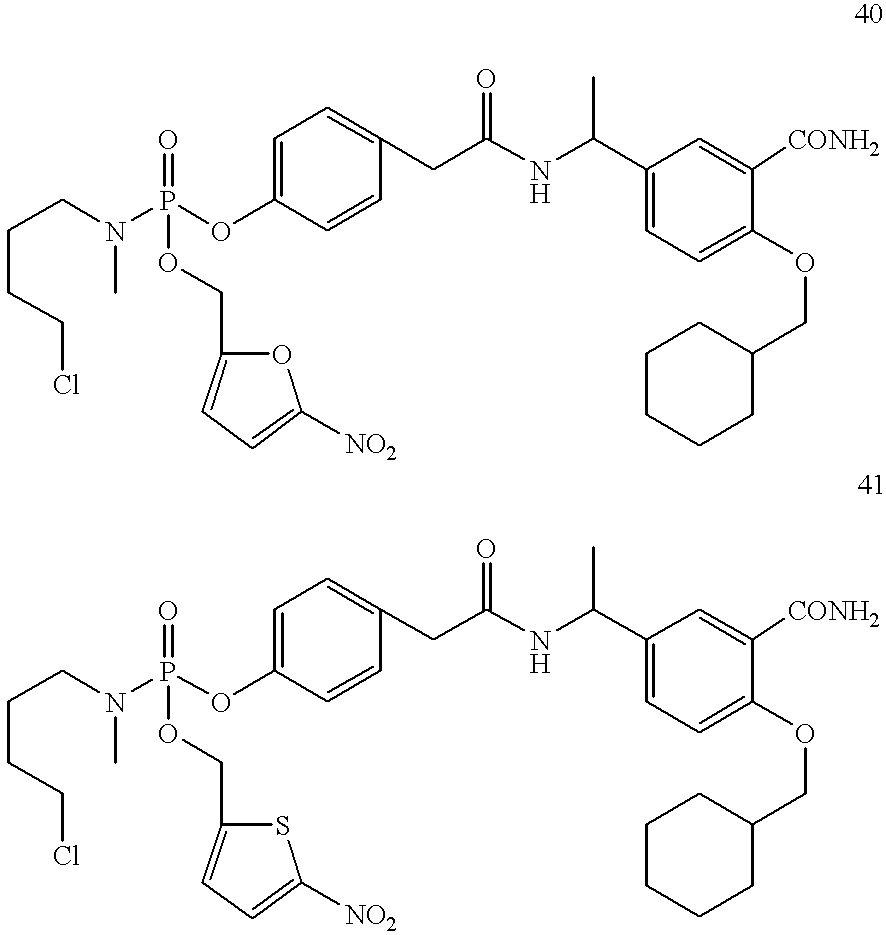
C(CCCl)CN(P(OC1=CC=C(CC(NC(C2=CC=C(OCC3CCCCC3)C([CONH2])=C2)C)=O)C=C1)(=O)OCC1=CC=C([NO2])O1)C.C(CCCl)CN(P(OC1=CC=C(CC(NC(C2=CC=C(OCC3CCCCC3)C([CONH2])=C2)C)=O)C=C1)(=O)OCC1=CC=C([NO2])S1)C
